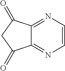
C12=NC=CN=C1C(=O)CC2=O
